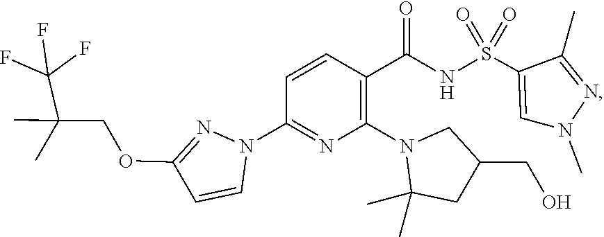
C1=CC(C(NS(=O)(=O)C2=CN(C)N=C2C)=O)=C(N2C(C)(C)CC(CO)C2)N=C1N1N=C(OCC(C)(C)C(F)(F)F)C=C1
